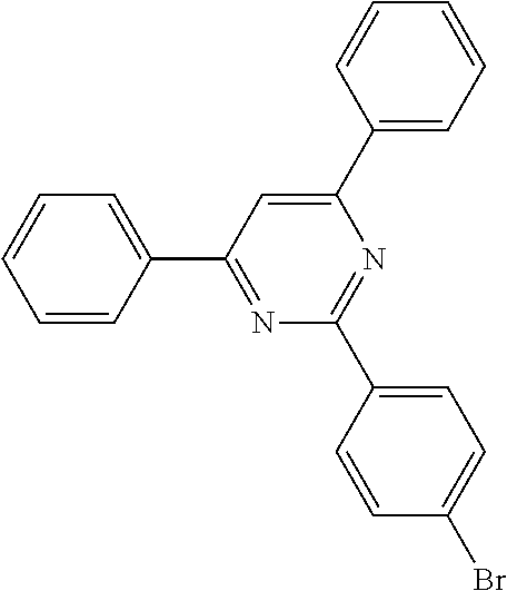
C1=CC=C(C2=NC(C3=CC=C(Br)C=C3)=NC(C3=CC=CC=C3)=C2)C=C1
